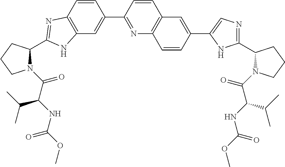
C12=C(C=C(C3=NC4=C(C=C3)C=C(C3=CN=C(C5N(C(=O)C(C(C)C)NC(=O)OC)CCC5)N3)C=C4)C=C1)NC(C1N(C(=O)C(NC(=O)OC)C(C)C)CCC1)=N2
